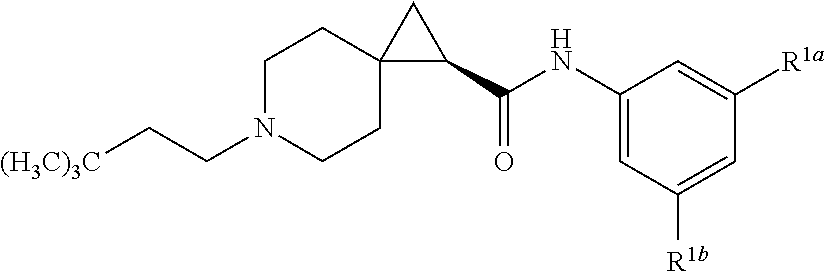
C(CN1CCC2(CC1)C(C(NC1=CC([R1b])=CC([R1a])=C1)=O)C2)[(H3C)3C]
